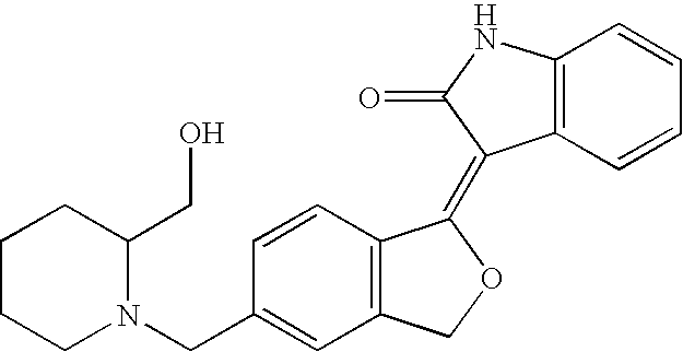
C1(CN2C(CO)CCCC2)=CC2=C(C=C1)C(=C1C3=C(NC1=O)C=CC=C3)OC2
